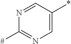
N1=CC(*)=CN=C1[#]
